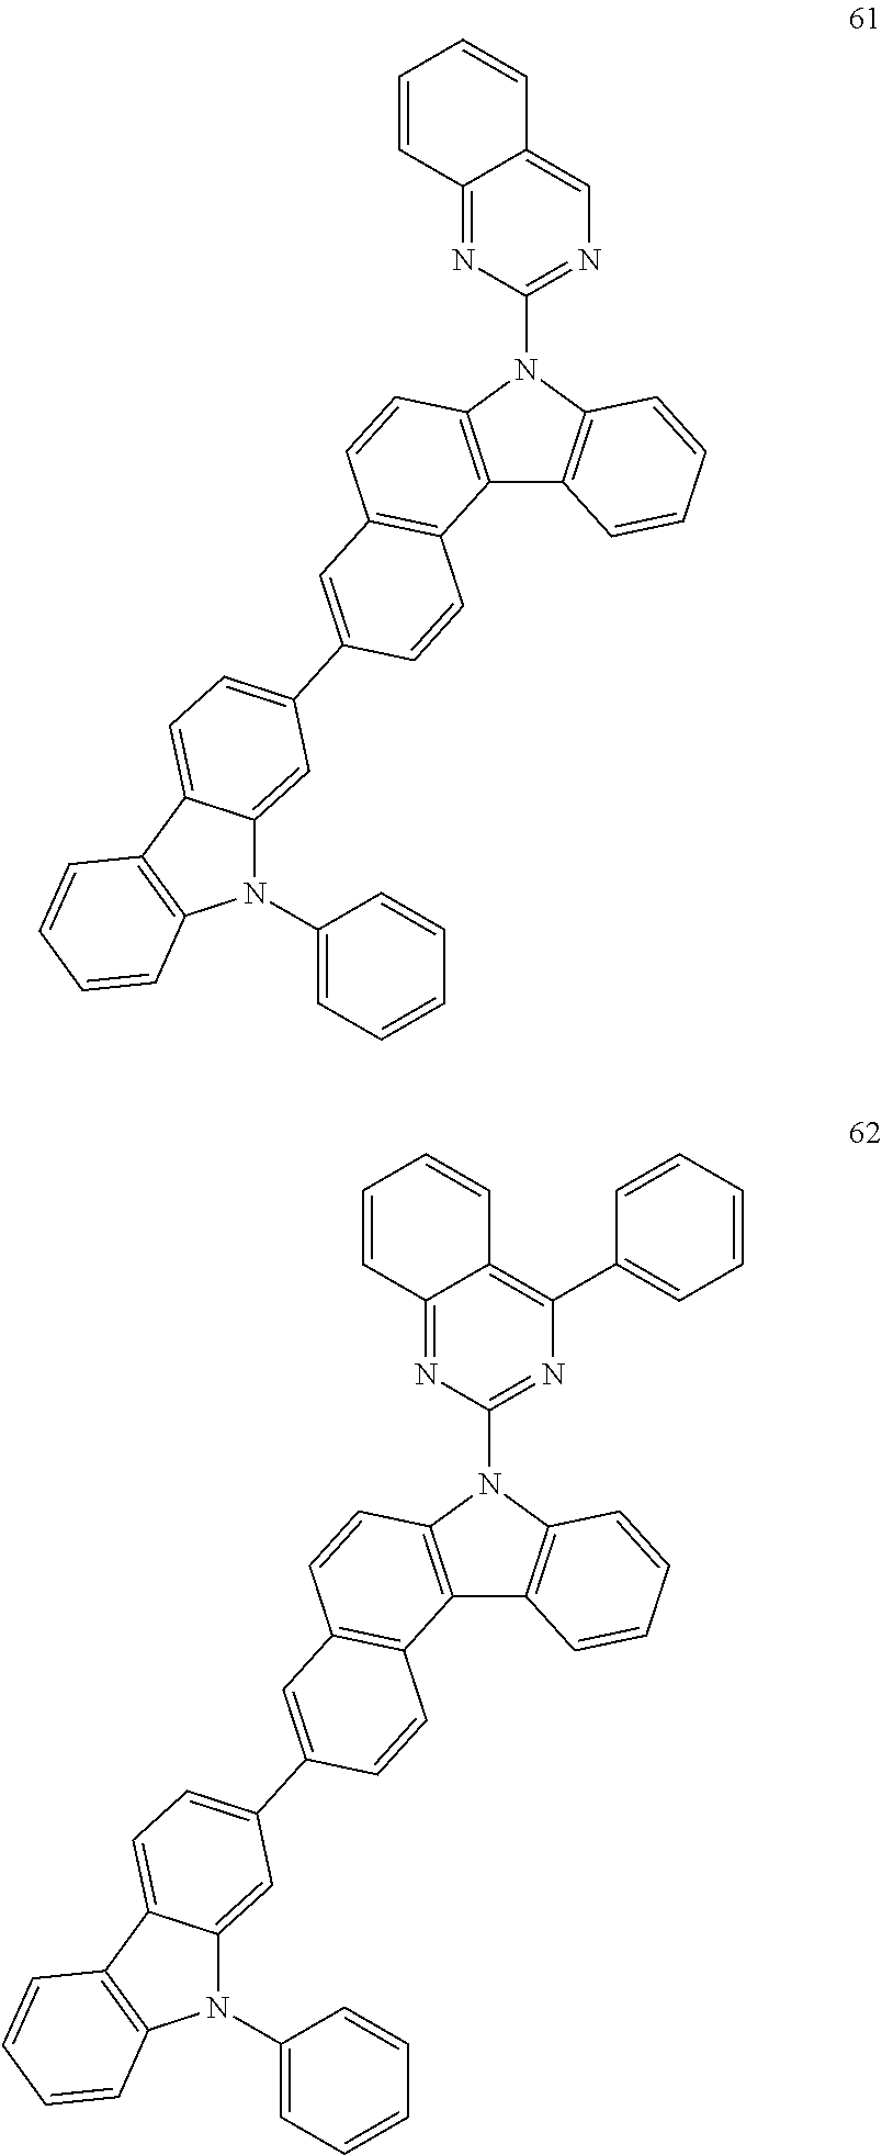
N1=C2C(=CN=C1N1C3=C(C4=C(C=C3)C=C(C3=CC=C5C(=C3)N(C3=CC=CC=C3)C3=C5C=CC=C3)C=C4)C3=C1C=CC=C3)C=CC=C2.N1=C2C(=C(C3=CC=CC=C3)N=C1N1C3=C(C4=C(C=C3)C=C(C3=CC=C5C(=C3)N(C3=CC=CC=C3)C3=C5C=CC=C3)C=C4)C3=C1C=CC=C3)C=CC=C2
